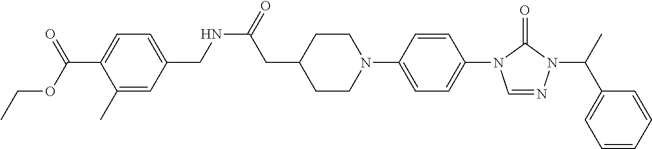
N(C(CC1CCN(C2=CC=C(N3C=NN(C(C)C4=CC=CC=C4)C3=O)C=C2)CC1)=O)CC1=CC=C(C(OCC)=O)C(C)=C1
